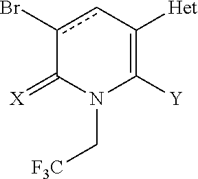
c1(Br)cC([Het])=C([Y])N(C[CF3])C1=[X]
